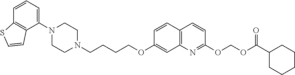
C1N(C2=CC=CC3=C2C=CS3)CCN(CCCCOC2=CC3=C(C=C2)C=CC(OCOC(=O)C2CCCCC2)=N3)C1
